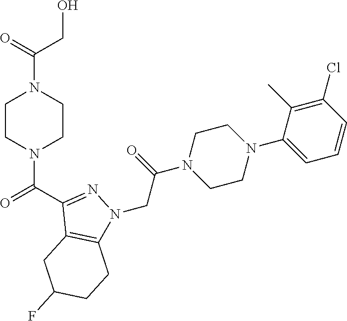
C(C(N1CCN(C2=CC=CC(Cl)=C2C)CC1)=O)N1C2=C(C(C(N3CCN(C(CO)=O)CC3)=O)=N1)CC(F)CC2
